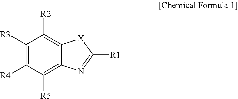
C1([R3])=C([R4])C([R5])=C2C(=C1[R2])[X]C([R1])=N2
